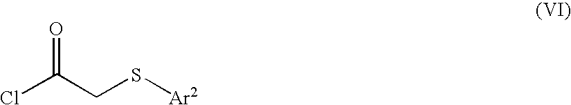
ClC(CS[Ar2])=O
